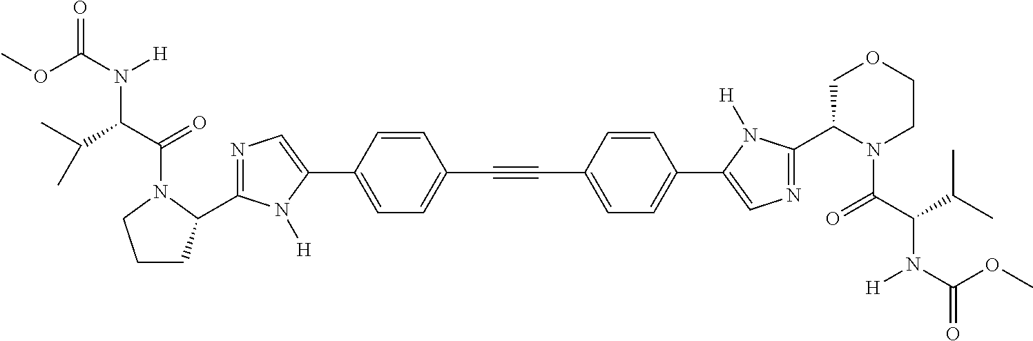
N1=C(C2CCCN2C(C(C(C)C)N(C(OC)=O)[H])=O)N([H])C(C2=CC=C(C#CC3=CC=C(C4=CN=C(C5N(C(C(C(C)C)N(C(=O)OC)[H])=O)CCOC5)N4[H])C=C3)C=C2)=C1
